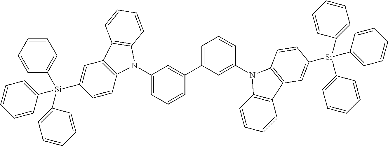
C1=CC2=C(C=C1[Si](C1=CC=CC=C1)(C1=CC=CC=C1)C1=CC=CC=C1)C1=C(N2C2=CC=CC(C3=CC=CC(N4C5=C(C=CC=C5)C5=C4C=CC([Si](C4=CC=CC=C4)(C4=CC=CC=C4)C4=CC=CC=C4)=C5)=C3)=C2)C=CC=C1
